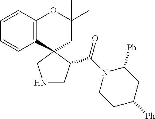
C12=C(C3(CC(C)(C)O1)CNCC3C(N1CCC([Ph])CC1[Ph])=O)C=CC=C2
